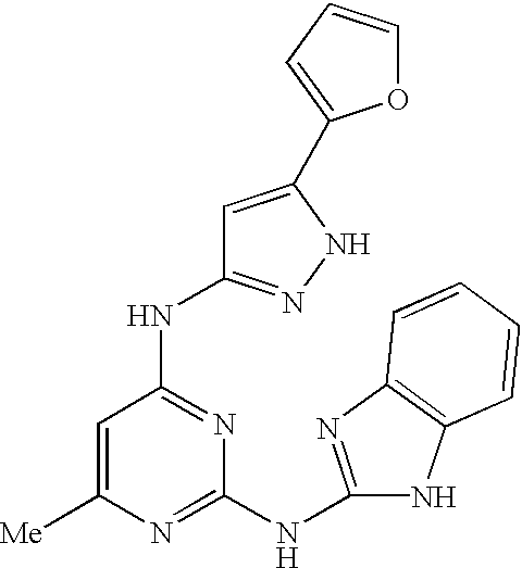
C1=C([Me])N=C(NC2=NC3=C(N2)C=CC=C3)N=C1NC1=NNC(C2=CC=CO2)=C1
